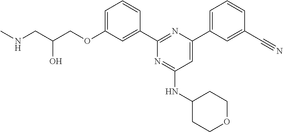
C1=C(OCC(CNC)O)C=C(C2=NC(C3=CC=CC(C#N)=C3)=CC(NC3CCOCC3)=N2)C=C1
